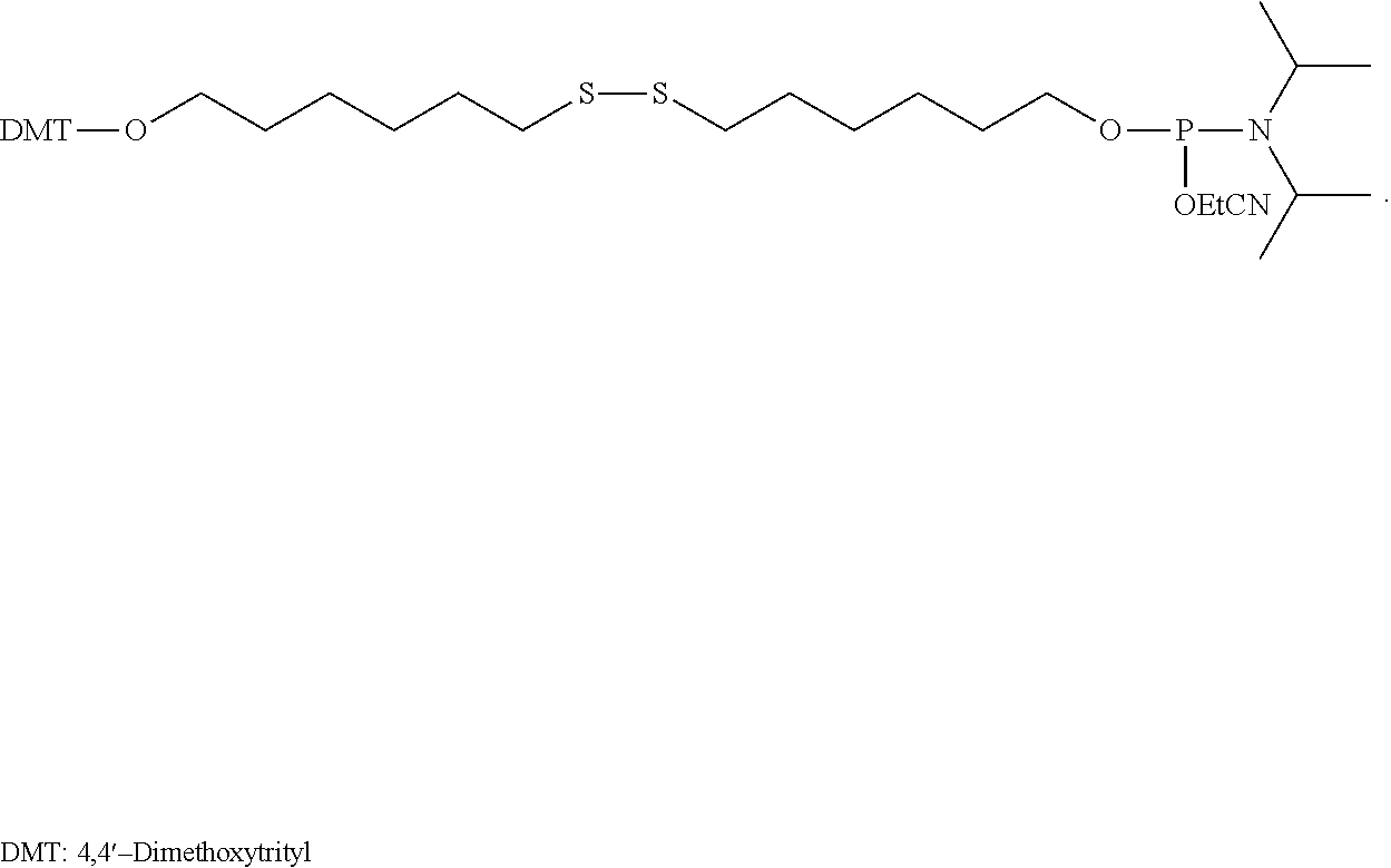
[DMT]OCCCCCCSSCCCCCCOP([OEtCN])N(C(C)C)C(C)C
